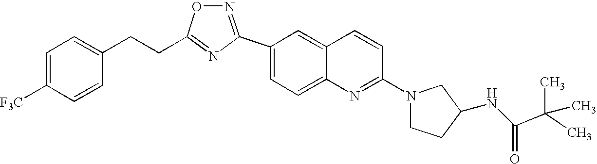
C1=C([F3C])C=CC(CCC2=NC(C3=CC=C4C(=C3)C=CC(N3CCC(NC(=O)C(C)(C)C)C3)=N4)=NO2)=C1
